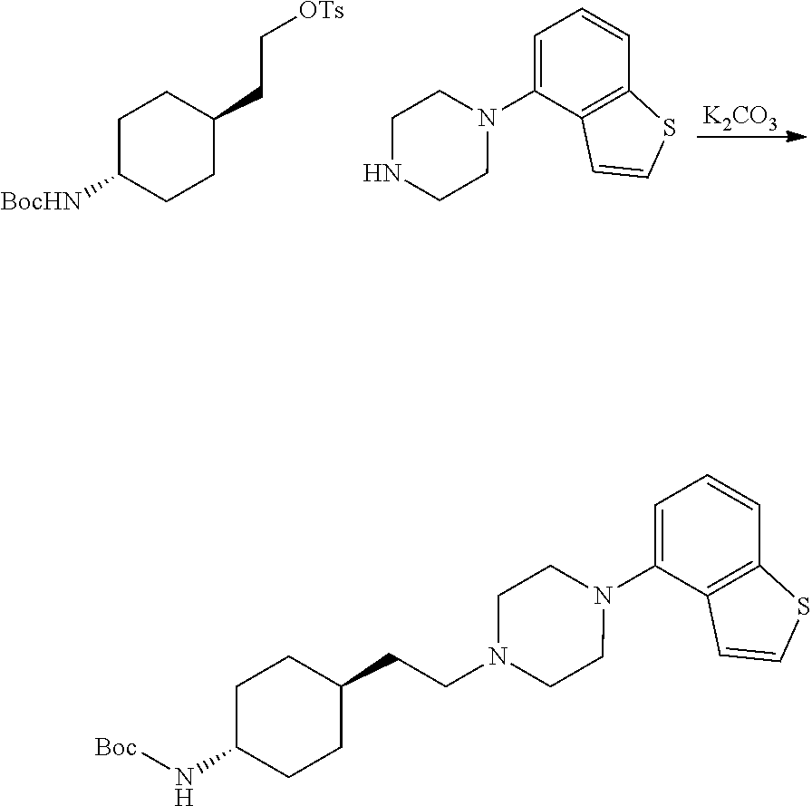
C1C(N[Boc])CCC(CCN2CCN(C3=CC=CC4=C3C=CS4)CC2)C1.[K2CO3].C1C([BocHN])CCC(CC[OTs])C1.C1=C(N2CCNCC2)C2=C(C=C1)SC=C2
